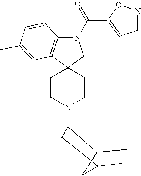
N1(C(C2=CC=NO2)=O)C2=C(C3(C1)CCN(C1C4CCC(C1)C4)CC3)C=C(C)C=C2
